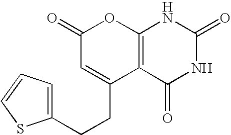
C12=C(C(=O)NC(=O)N1)C(CCC1=CC=CS1)=CC(=O)O2
